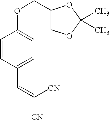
C1=CC(C=C([CN])[CN])=CC=C1OCC1COC(C)(C)O1
